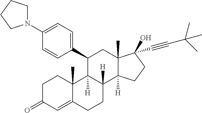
C1(C2C3([H])C([H])(C4([H])C(C)(C2)C(O)(C#CC(C)(C)C)CC4)CCC2=CC(=O)CCC32C)=CC=C(N2CCCC2)C=C1
